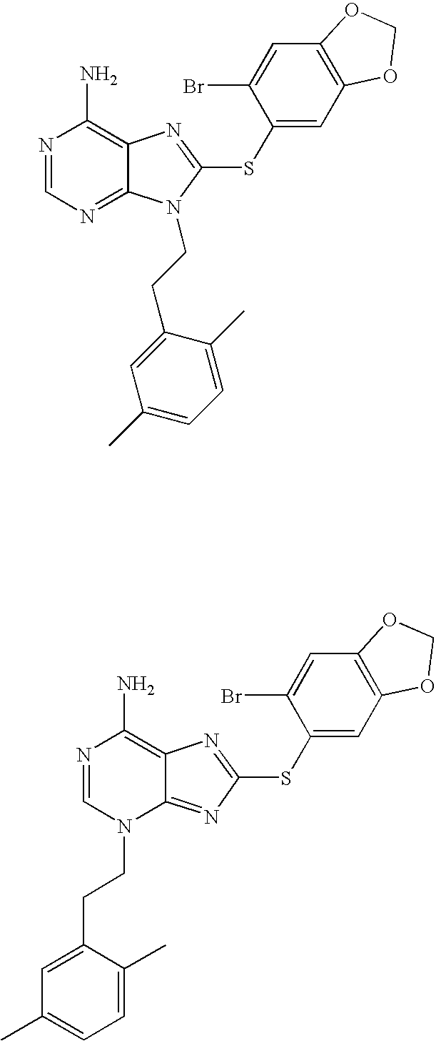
N1=CN=C2C(=C1N)N=C(SC1=CC3=C(C=C1Br)OCO3)N2CCC1=CC(C)=CC=C1C.N1=CN(CCC2=CC(C)=CC=C2C)C2=NC(SC3=CC4=C(C=C3Br)OCO4)=NC2=C1N
